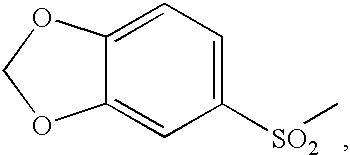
C1=C2C(=CC([SO2]C)=C1)OCO2
